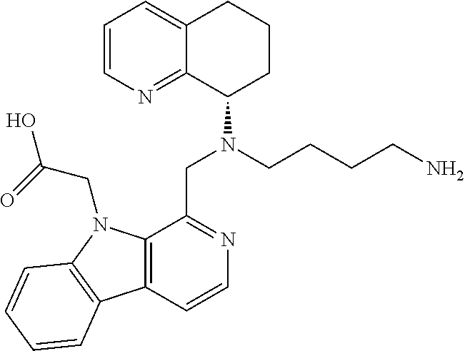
C1=CN=C2C(=C1)CCCC2N(CCCCN)CC1=NC=CC2=C1N(CC(O)=O)C1=C2C=CC=C1
